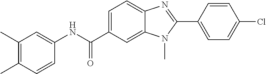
C1(C)=C(C)C=CC(NC(C2=CC=C3C(=C2)N(C)C(C2=CC=C(Cl)C=C2)=N3)=O)=C1
